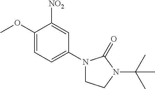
C1(OC)=CC=C(N2CCN(C(C)(C)C)C2=O)C=C1[NO2]
